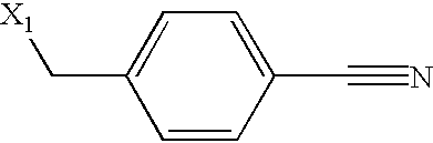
[X1]CC1=CC=C(C#N)C=C1
